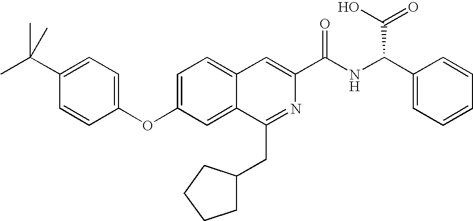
C1=C(OC2=CC=C(C(C)(C)C)C=C2)C=C2C(=C1)C=C(C(NC(C1=CC=CC=C1)C(=O)O)=O)N=C2CC1CCCC1
